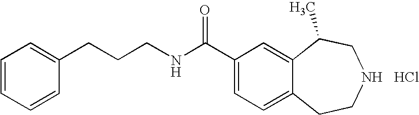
N(CCCC1=CC=CC=C1)C(C1=CC=C2C(=C1)C(C)CNCC2)=O.Cl
